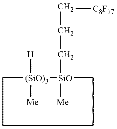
C([SiO]1([Me])[(SiO)3]([H])([Me])CCCC1)CC[C8F17]
